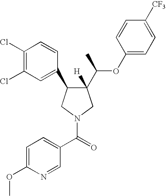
C1(C(OC2=CC=C([CF3])C=C2)C)([H])C(C2=CC(Cl)=C(Cl)C=C2)CN(C(=O)C2=CC=C(OC)N=C2)C1
